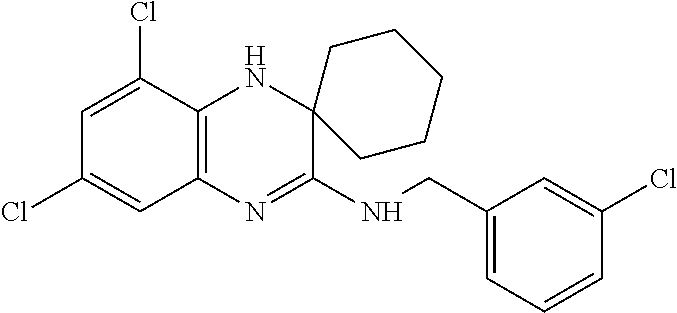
C1=C(Cl)C2=C(C=C1Cl)N=C(NCC1=CC=CC(Cl)=C1)C1(N2)CCCCC1
